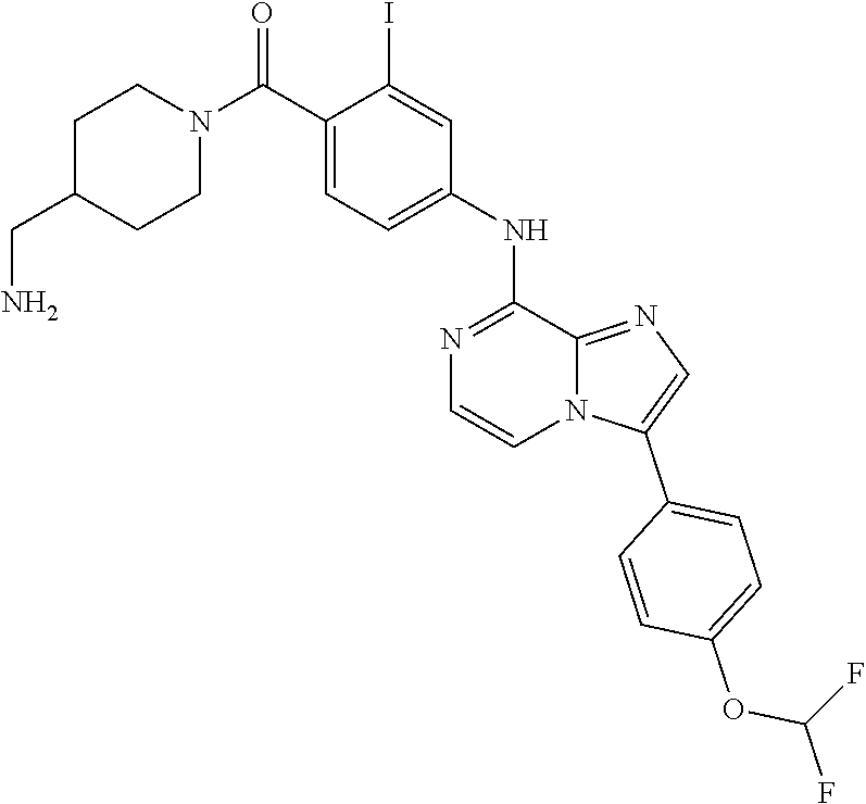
C1C(CN)CCN(C(C2=CC=C(NC3=NC=CN4C3=NC=C4C3=CC=C(OC(F)F)C=C3)C=C2I)=O)C1
